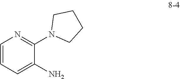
C1=CC=C(N)C(N2CCCC2)=N1
